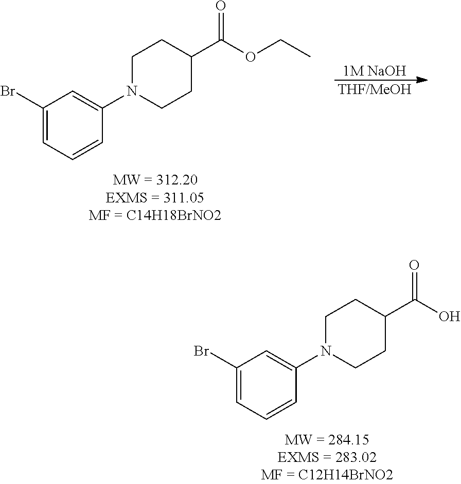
[1M NaOH].[THF/MeOH].C1(Br)=CC=CC(N2CCC(C(OCC)=O)CC2)=C1.C1(Br)=CC=CC(N2CCC(C(O)=O)CC2)=C1
